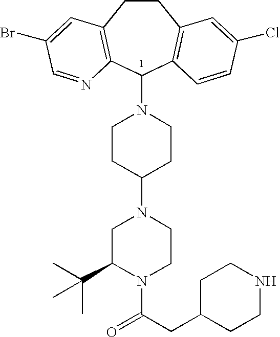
C1CC(N2CC(C(C)(C)C)N(C(CC3CCNCC3)=O)CC2)CCN1C1C2=C(CCC3=C1C=CC(Cl)=C3)C=C(Br)C=N2
